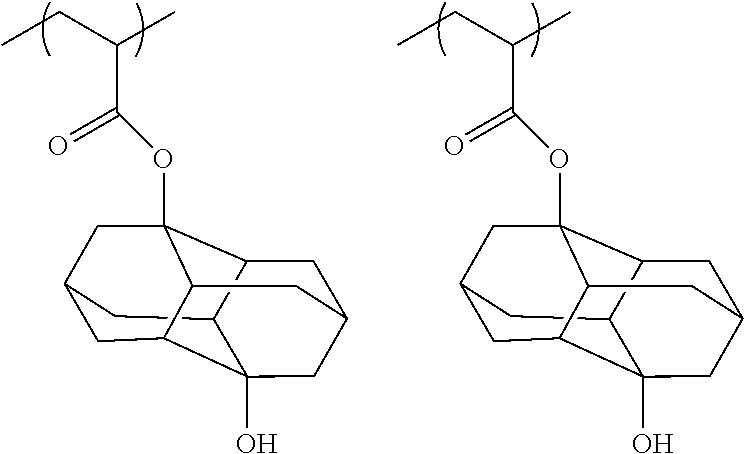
CCC(C)C(OC12CC3CC4C5(O)CC(CC1C5C3)CC24)=O.CCC(C)C(OC12CC3CC4C5(O)CC(CC1C5C3)CC24)=O
